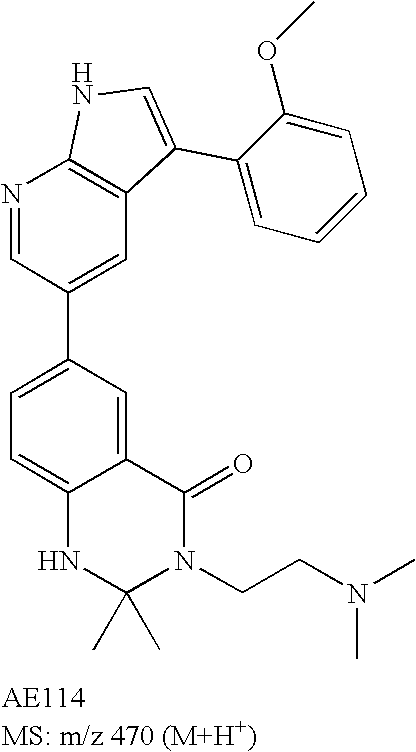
N1=CC(C2=CC=C3C(=C2)C(=O)N(CCN(C)C)C(C)(C)N3)=CC2=C1NC=C2C1=CC=CC=C1OC
